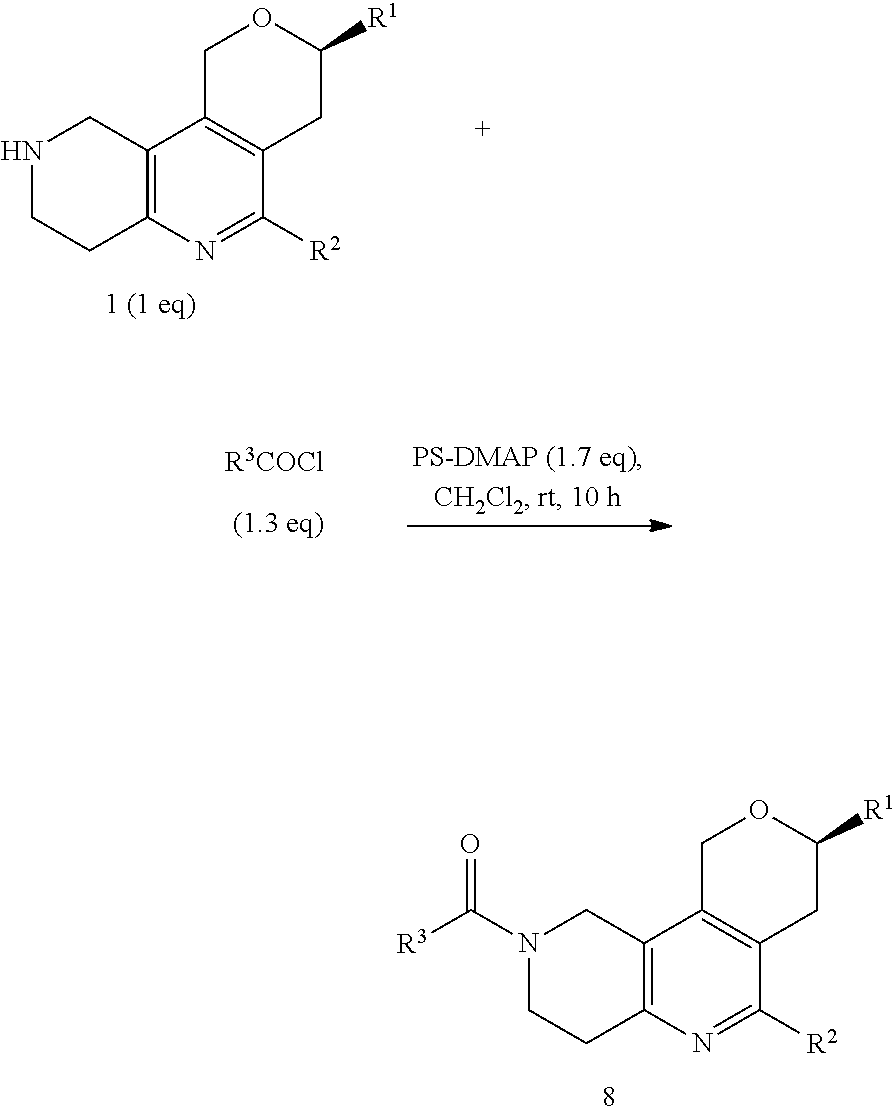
N1CCC2=C(C1)C1=C(C([R2])=N2)CC([R1])OC1.N1(C([R3])=O)CCC2=C(C1)C1=C(C([R2])=N2)CC([R1])OC1.[R3COCl]
